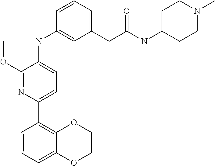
C1=CC=C2C(=C1C1=CC=C(NC3=CC(CC(NC4CCN(C)CC4)=O)=CC=C3)C(OC)=N1)OCCO2
